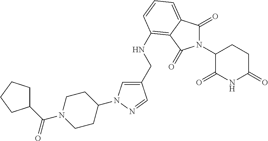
C1(CNC2=C3C(=CC=C2)C(=O)N(C2C(=O)NC(=O)CC2)C3=O)=CN(C2CCN(C(C3CCCC3)=O)CC2)N=C1
